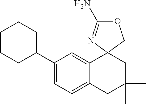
C1(C2CCCCC2)=CC=C2C(=C1)C1(CC(C)(C)C2)N=C(N)OC1
